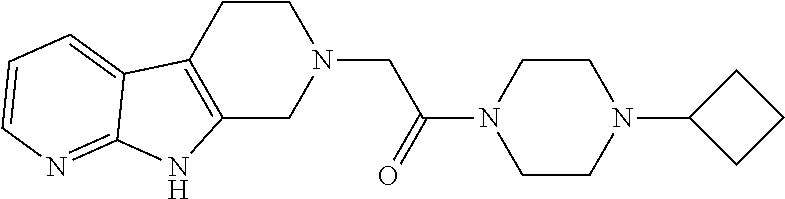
C1CC2=C(CN1CC(N1CCN(C3CCC3)CC1)=O)NC1=NC=CC=C21
